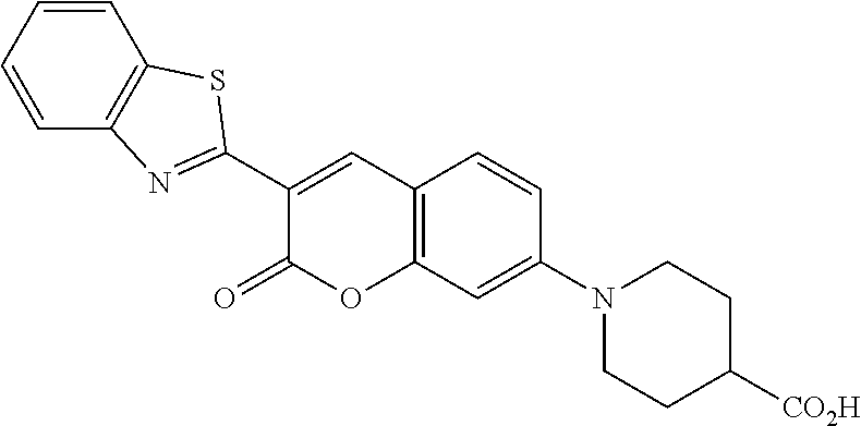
C12=C(C=C(N3CCC([CO2H])CC3)C=C1)OC(=O)C(C1=NC3=C(S1)C=CC=C3)=C2
